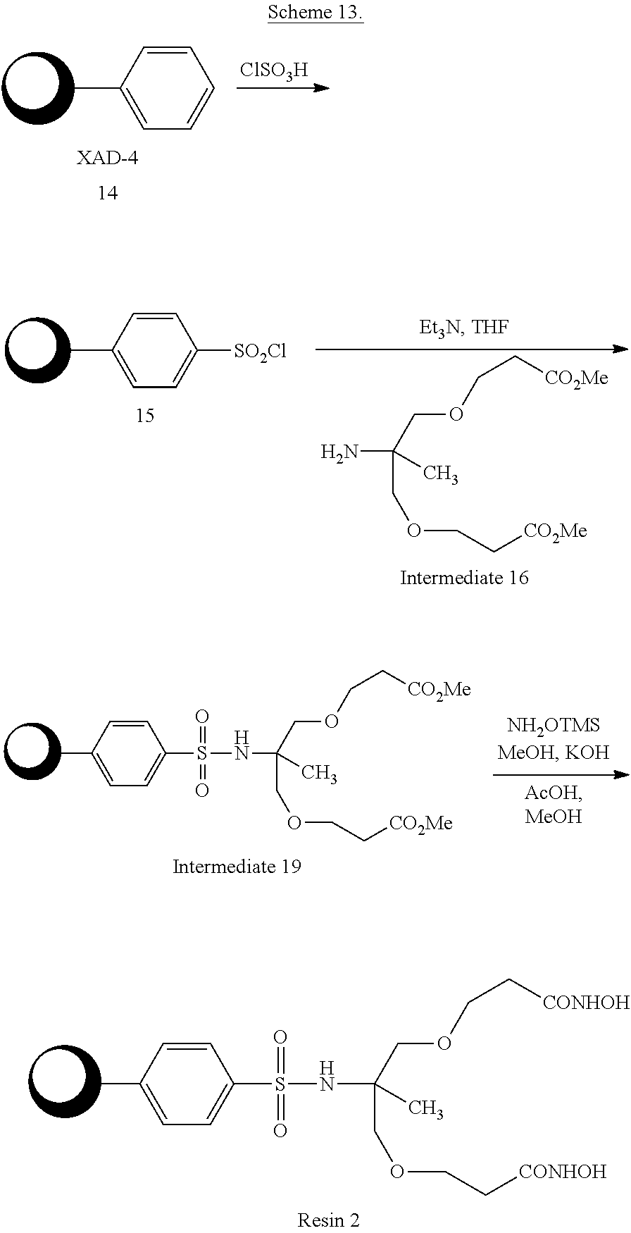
CC1=CC=CC=C1.[ClSO3H].CC1=CC=C([SO2Cl])C=C1.NC(COCC[CO2Me])(C)COCC[CO2Me].N(C(COCC[CO2Me])(C)COCC[CO2Me])S(=O)(=O)C1=CC=C(C)C=C1.C(COCC[CONHOH])(C)(COCC[CONHOH])NS(=O)(=O)C1=CC=C(C)C=C1
